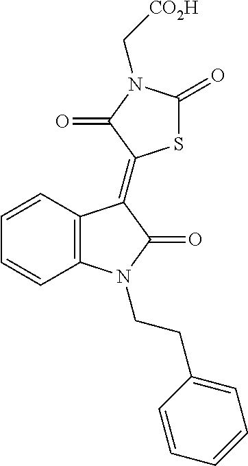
C12=C(C=CC=C1)C(=C1SC(=O)N(C[CO2H])C1=O)C(=O)N2CCC1=CC=CC=C1
